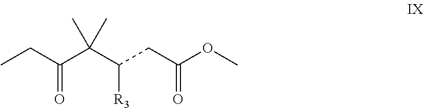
C(C(=O)C(C)(C)C(CC(OC)=O)[R3])C
